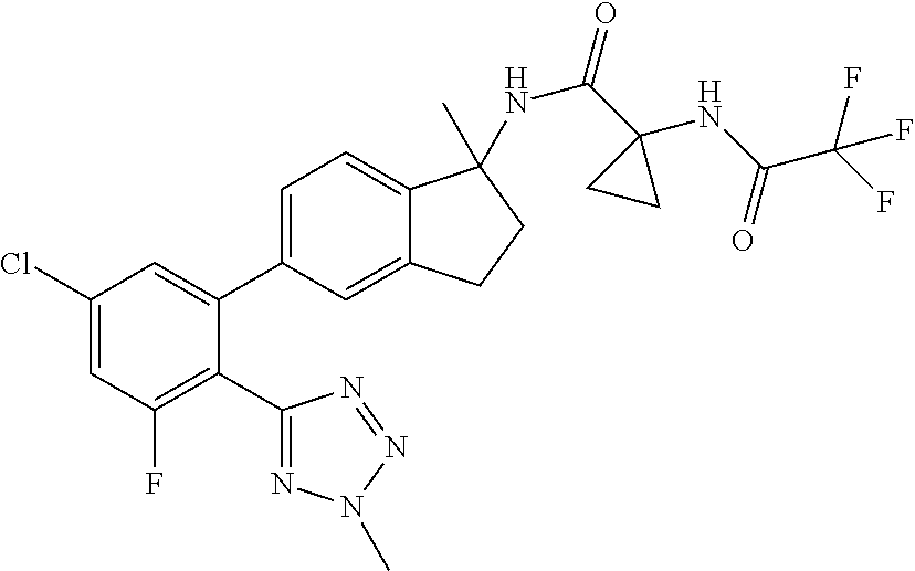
C1(Cl)=CC(F)=C(C2=NN(C)N=N2)C(C2=CC=C3C(=C2)CCC3(C)NC(C2(NC(C(F)(F)F)=O)CC2)=O)=C1
